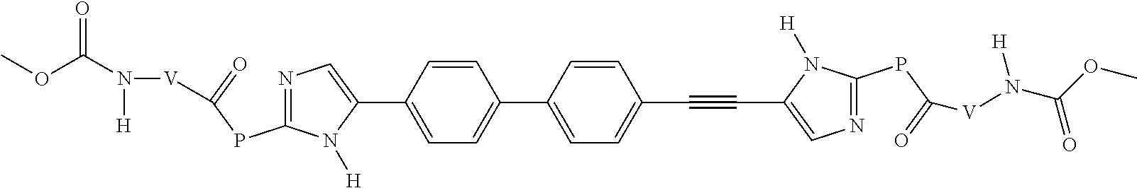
C1(C2=CN=C(PC(=O)[V]N(C(OC)=O)[H])N2[H])=CC=C(C2=CC=C(C#CC3=CN=C(PC(=O)[V]N(C(OC)=O)[H])N3[H])C=C2)C=C1
